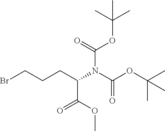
BrCCCC(N(C(OC(C)(C)C)=O)C(=O)OC(C)(C)C)C(OC)=O
